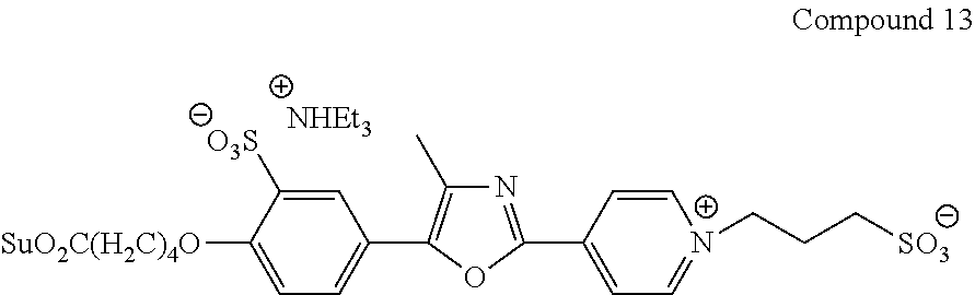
C1=C([O3S])C([SuO2C(H2C)4O])=CC=C1C1=C(C)N=C(C2=CC=[N+](CCC[SO3])C=C2)O1.[NHEt3]
